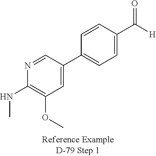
C1(C2=CC=C(C([H])=O)C=C2)=CC(OC)=C(NC)N=C1
